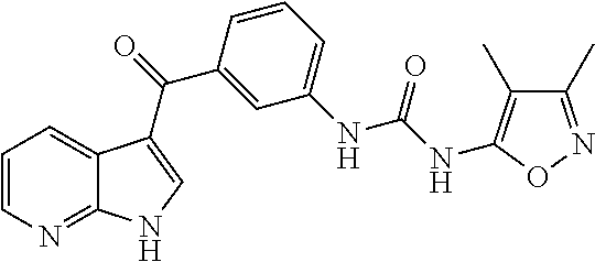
C1=CN=C2C(=C1)C(C(C1=CC(NC(=O)NC3=C(C)C(C)=NO3)=CC=C1)=O)=CN2
